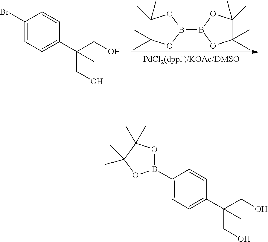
C1(Br)=CC=C(C(CO)(CO)C)C=C1.C1(C)(C)C(C)(C)OB(B2OC(C)(C)C(C)(C)O2)O1.C1(B2OC(C)(C)C(C)(C)O2)=CC=C(C(CO)(CO)C)C=C1
